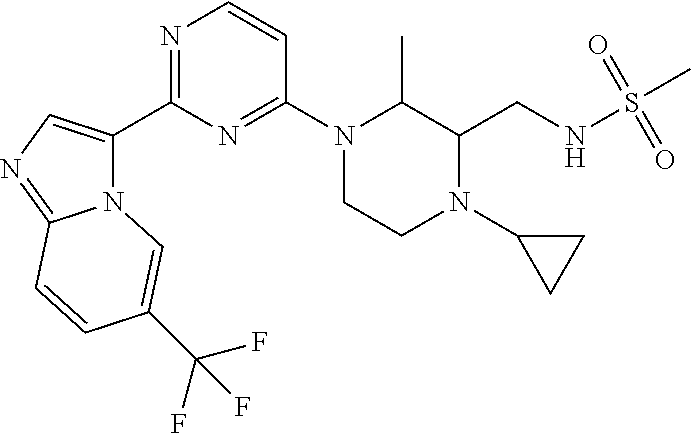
N12C(C3=NC=CC(N4CCN(C5CC5)C(CNS(C)(=O)=O)C4C)=N3)=CN=C1C=CC(C(F)(F)F)=C2
